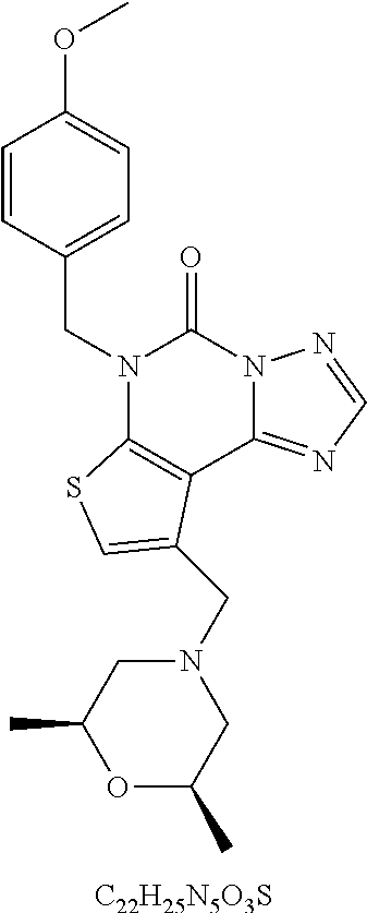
C(N1C2=C(C3=NC=NN3C1=O)C(CN1CC(C)OC(C)C1)=CS2)C1=CC=C(OC)C=C1.[C22H25N5O3S]
